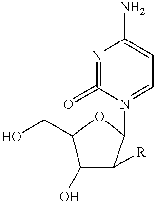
C1(CO)C(O)C([R])C(N2=CC=C(N)N=C2=O)O1
